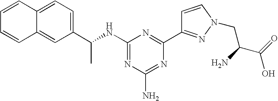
N1=C(NC(C2=CC=C3C(=C2)C=CC=C3)C)N=C(C2=NN(CC(C(=O)O)N)C=C2)N=C1N
